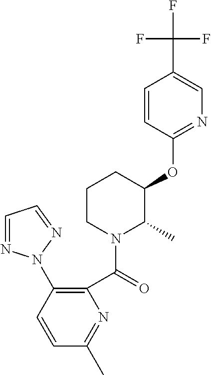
C1=CC(N2N=CC=N2)=C(C(=O)N2C(C)C(OC3=NC=C(C(F)(F)F)C=C3)CCC2)N=C1C
